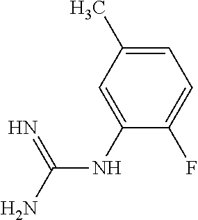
C(NC1=CC(C)=CC=C1F)(N)=N
